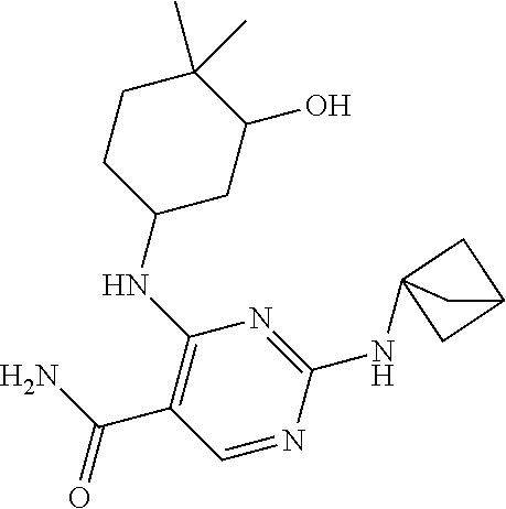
C1CC(NC2=C(C(N)=O)C=NC(NC34CC(C3)C4)=N2)CC(O)C1(C)C
